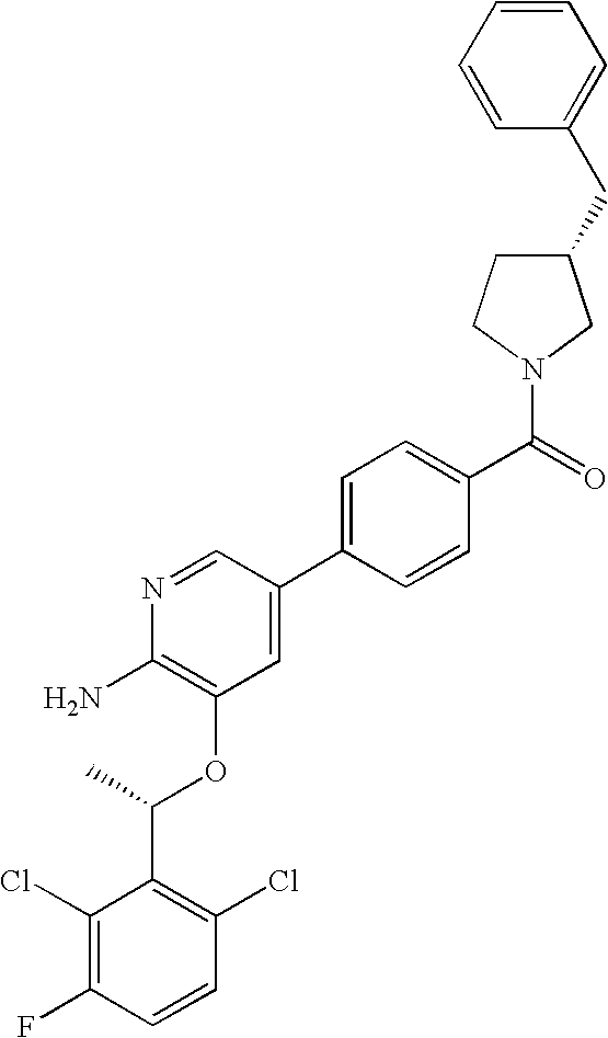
C1(Cl)=C(F)C=CC(Cl)=C1C(C)OC1=C(N)N=CC(C2=CC=C(C(=O)N3CC(CC4=CC=CC=C4)CC3)C=C2)=C1
